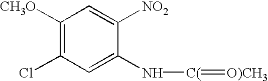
C1([CH3O])=C(Cl)C=C(N[C(]=[O)CH3])C([NO2])=C1
